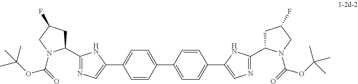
C1=CC(C2=CN=C(C3CC(F)CN3C(=O)OC(C)(C)C)N2)=CC=C1C1=CC=C(C2=CN=C(C3CC(F)CN3C(=O)OC(C)(C)C)N2)C=C1
